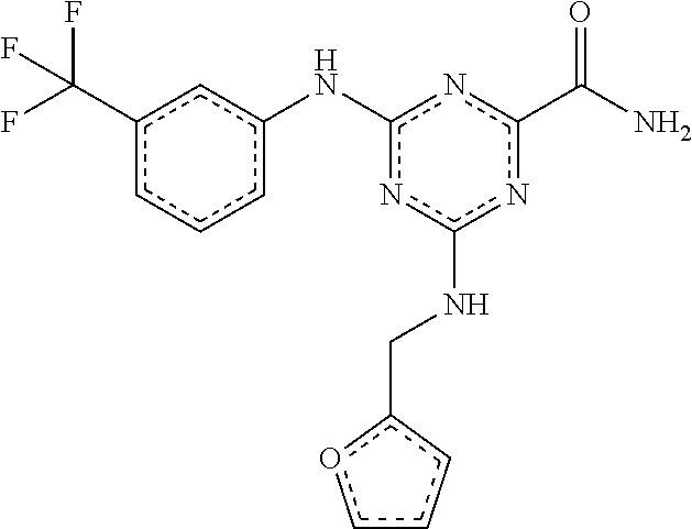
c1(Nc2cc(C(F)(F)F)ccc2)nc(NCc2occc2)nc(C(N)=O)n1
